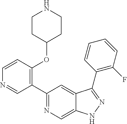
C1(C2=C(OC3CCNCC3)C=CN=C2)=NC=C2C(=C1)C(C1=C(F)C=CC=C1)=NN2
